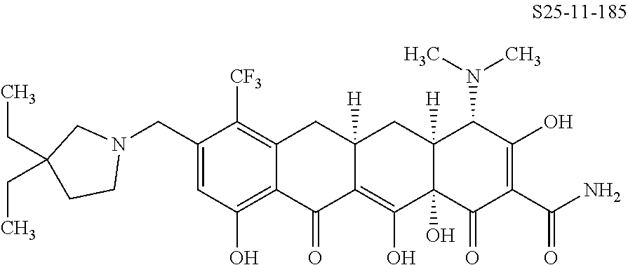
C1(CN2CC(CC)(CC)CC2)=CC(O)=C2C(=C1[CF3])CC1([H])C(=C(O)C3(O)C([H])(C1)C(N(C)C)C(O)=C(C(N)=O)C3=O)C2=O
